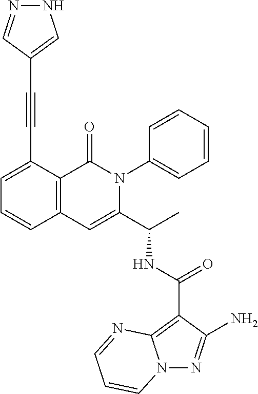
N12N=C(N)C(C(NC(C3=CC4=C(C(=O)N3C3=CC=CC=C3)C(C#CC3=CNN=C3)=CC=C4)C)=O)=C1N=CC=C2
